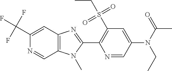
C1(C(F)(F)F)=CC2=C(C=N1)N(C)C(C1=C(S(CC)(=O)=O)C=C(N(CC)C(C)=O)C=N1)=N2
